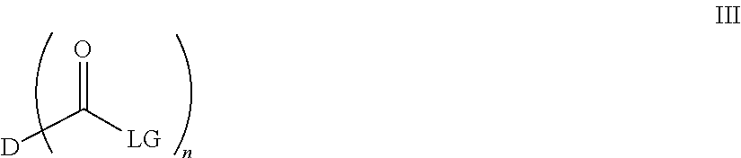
O=C([LG])[D]
